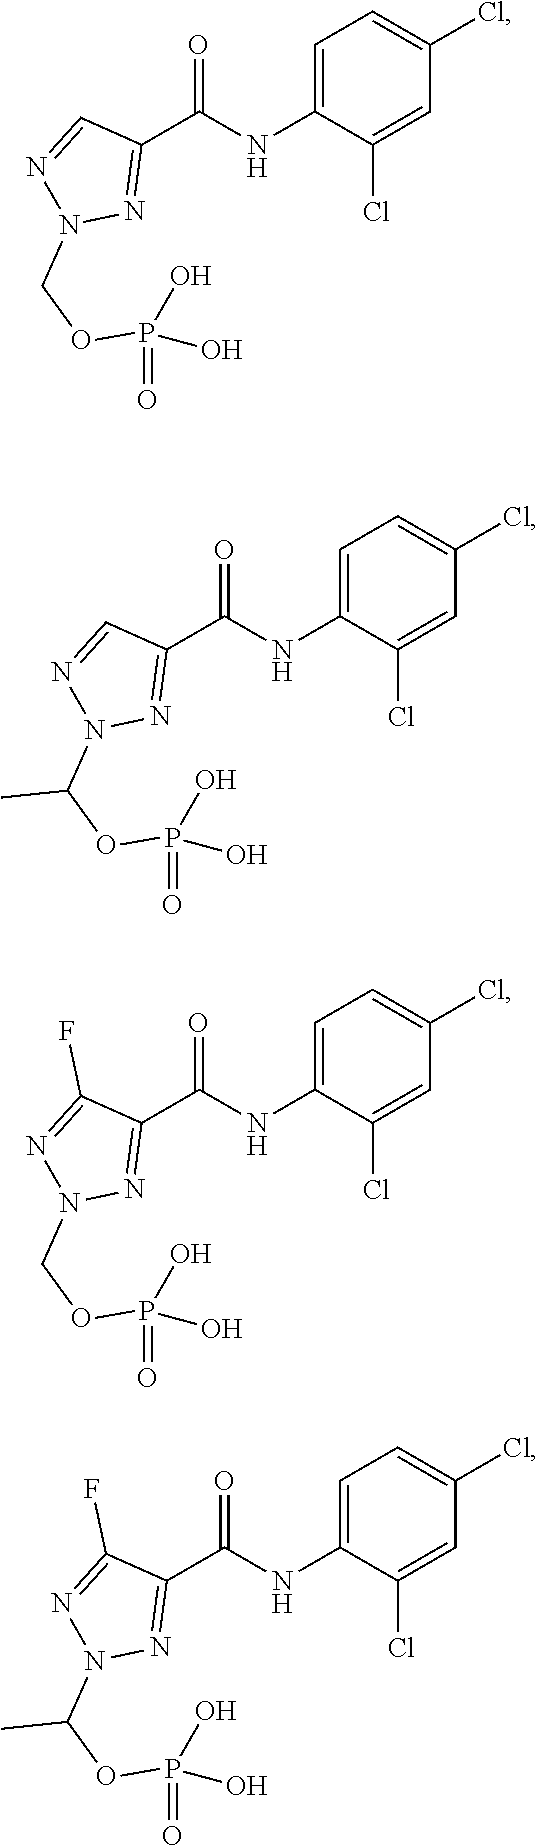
C1=C(NC(C2=NN(COP(=O)(O)O)N=C2)=O)C(Cl)=CC(Cl)=C1.C1=C(NC(C2=NN(C(OP(=O)(O)O)C)N=C2)=O)C(Cl)=CC(Cl)=C1.C1=C(NC(C2=NN(COP(=O)(O)O)N=C2F)=O)C(Cl)=CC(Cl)=C1.C1=C(NC(C2=NN(C(OP(=O)(O)O)C)N=C2F)=O)C(Cl)=CC(Cl)=C1
